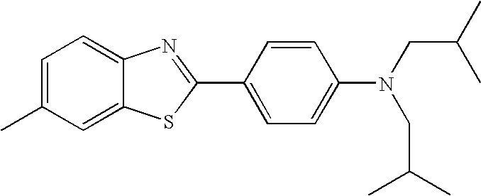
C1=C(C)C=C2C(=C1)N=C(C1=CC=C(N(CC(C)C)CC(C)C)C=C1)S2
